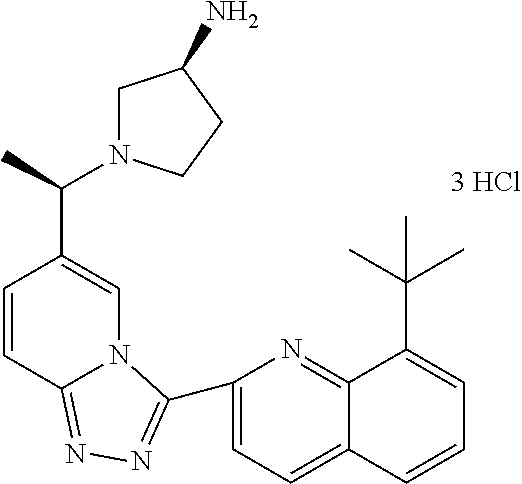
C1=CC2=NN=C(C3=CC=C4C(=N3)C(C(C)(C)C)=CC=C4)N2C=C1C(C)N1CC(N)CC1
